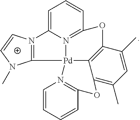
[Pd]123C4=C(C(C)=CC(C)=C4OC4=N1C=CC=C4)OC1=N2C(=CC=C1)N1=C3N(C)C=C1
